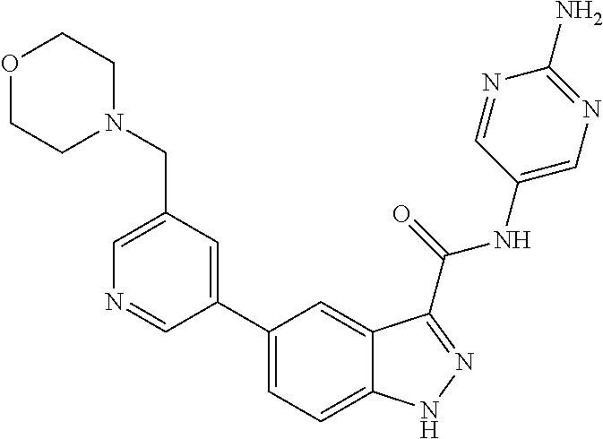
C1(CN2CCOCC2)=CN=CC(C2=CC=C3C(=C2)C(C(NC2=CN=C(N)N=C2)=O)=NN3)=C1
